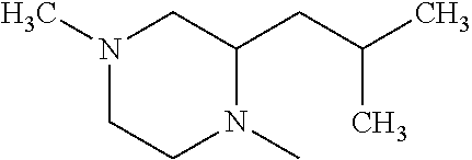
N1(C)CCN(C)C(CC(C)C)C1
